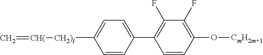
C1(C2=CC=C([CH2)l][CH(]=C)C=C2)=C(F)C(F)=C(O[CmH2m+1])C=C1
